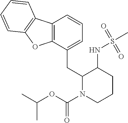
C12=C(C(CC3N(C(OC(C)C)=O)CCCC3NS(C)(=O)=O)=CC=C1)OC1=C2C=CC=C1
